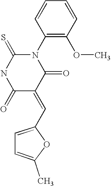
N1(C2=C(OC)C=CC=C2)C(=S)NC(=O)C(=CC2=CC=C(C)O2)C1=O
